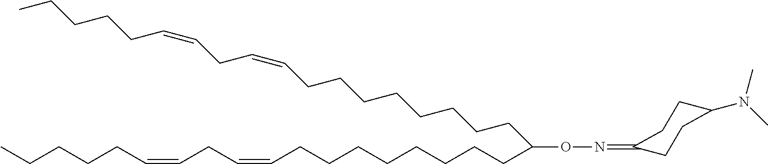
CCCCCC=CCC=CCCCCCCCCC(CCCCCCCCC=CCC=CCCCCC)ON=C1CCC(N(C)C)CC1
